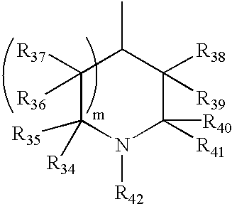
C1([R37])([R36])C([R34])([R35])N([R42])C([R41])([R40])C([R38])([R39])C1C
